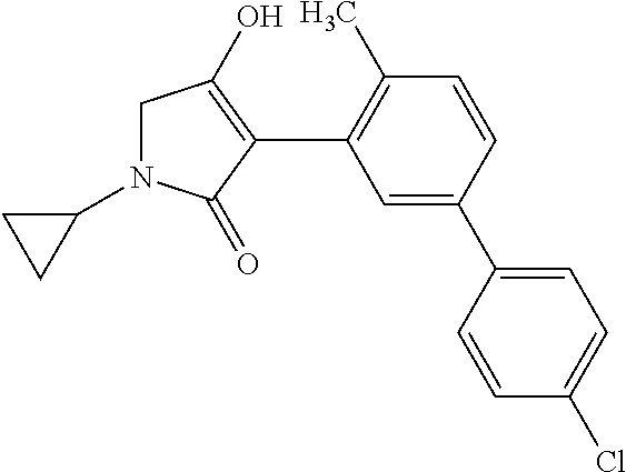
N1(C2CC2)CC(O)=C(C2=C(C)C=CC(C3=CC=C(Cl)C=C3)=C2)C1=O
